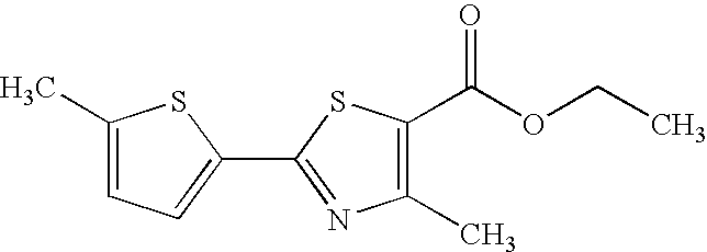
C1(C)=C(C(OCC)=O)SC(C2=CC=C(C)S2)=N1
